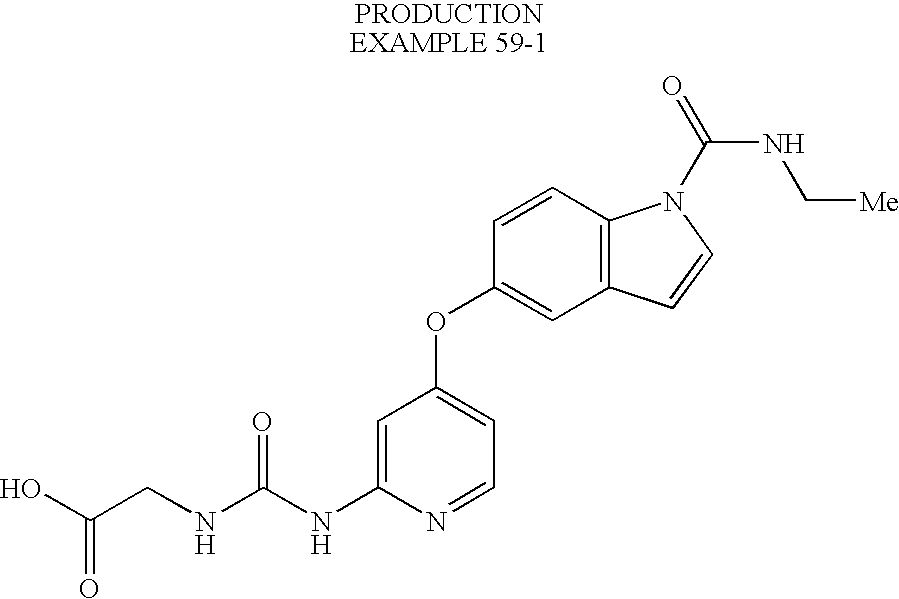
OC(CNC(NC1=CC(OC2=CC3=C(C=C2)N(C(=O)NC[Me])C=C3)=CC=N1)=O)=O
